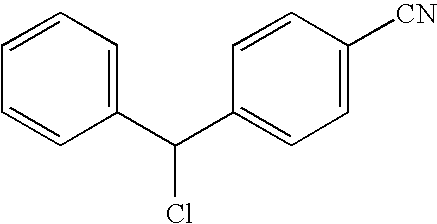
C1=CC=CC(C(C2=CC=C([CN])C=C2)Cl)=C1
